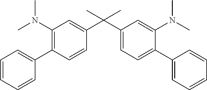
N(C)(C1=CC(C(C2=CC(N(C)C)=C(C3=CC=CC=C3)C=C2)(C)C)=CC=C1C1=CC=CC=C1)C
